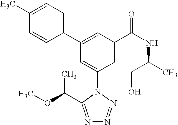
C1(C2=CC(C(NC(C)CO)=O)=CC(N3C(C(OC)C)=NN=N3)=C2)=CC=C(C)C=C1
